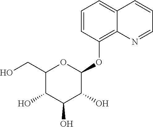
C1=CC(OC2C(O)C(O)C(O)C(CO)O2)=C2C(=C1)C=CC=N2
